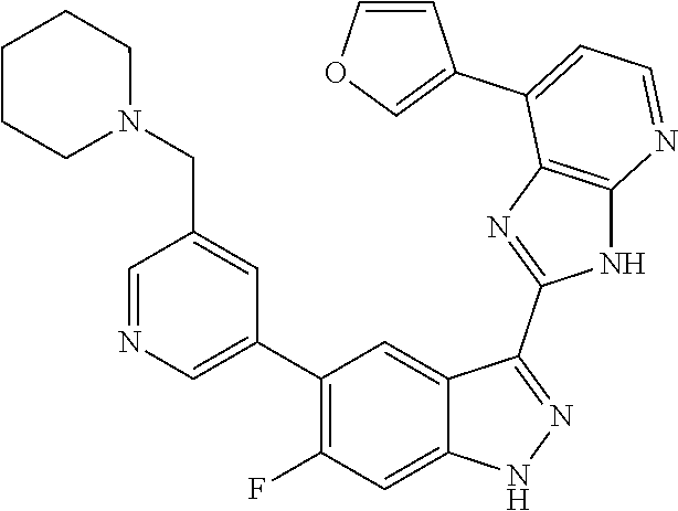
C1=NC=C(C2=C(F)C=C3C(=C2)C(C2=NC4=C(N2)N=CC=C4C2=COC=C2)=NN3)C=C1CN1CCCCC1
